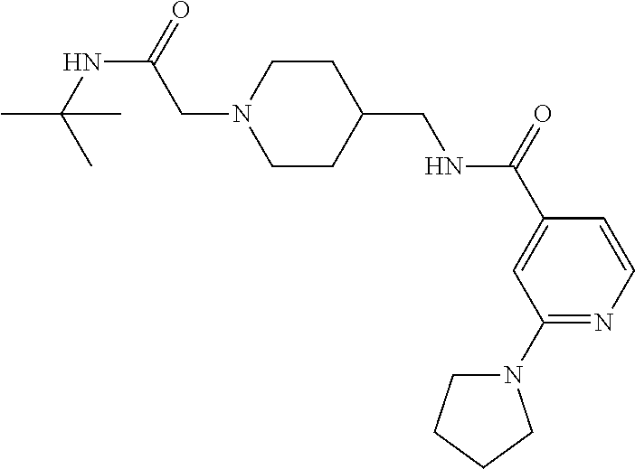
N1(CC(NC(C)(C)C)=O)CCC(CNC(C2=CC(N3CCCC3)=NC=C2)=O)CC1
